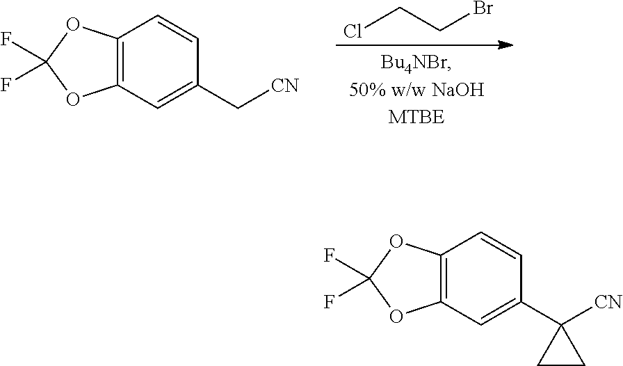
ClCCBr.C12=C(C=C(C[CN])C=C1)OC(F)(F)O2.C12=C(C=C(C3([CN])CC3)C=C1)OC(F)(F)O2
